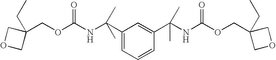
C1(COC(NC(C2=CC=CC(C(NC(OCC3(CC)COC3)=O)(C)C)=C2)(C)C)=O)(CC)COC1
